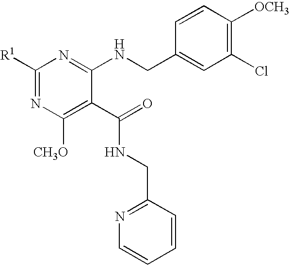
C1([R1])=NC([CH3O])=C(C(=O)NCC2=NC=CC=C2)C(NCC2=CC(Cl)=C([OCH3])C=C2)=N1
